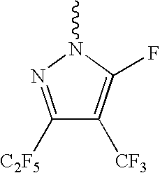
C1([C2F5])=NN(C)C(F)=C1[CF3]
